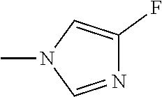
N1=CN(C)C=C1F
